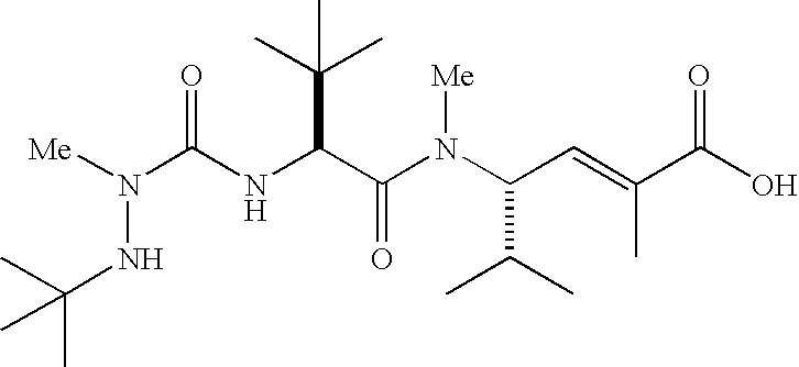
C(NC(C(N(C(C=C(C(O)=O)C)C(C)C)[Me])=O)C(C)(C)C)(=O)N([Me])NC(C)(C)C
